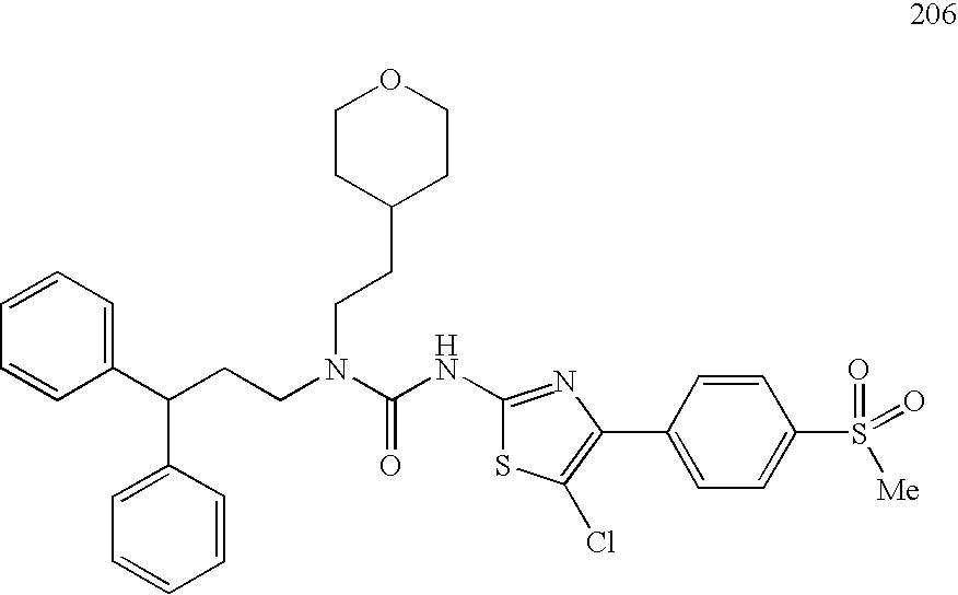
C1=CC=C(C(CCN(C(NC2=NC(C3=CC=C(S(=O)([Me])=O)C=C3)=C(Cl)S2)=O)CCC2CCOCC2)C2=CC=CC=C2)C=C1
